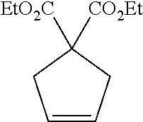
C1=CCC([EtO2C])([CO2Et])C1
